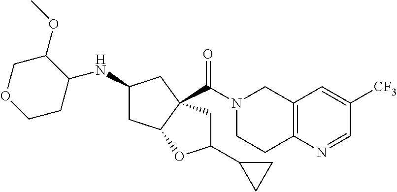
C1OCCC(NC2CC3C(C(N4CCC5=C(C4)C=C([CF3])C=N5)=O)(C2)CC(C2CC2)O3)C1OC
